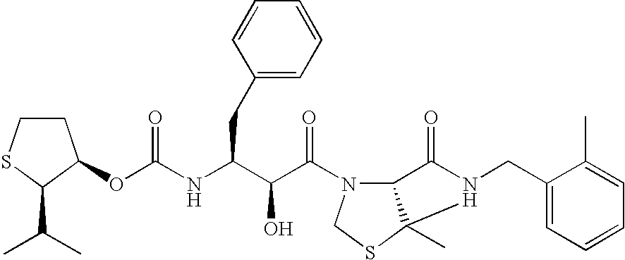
C(NC(C(C(=O)N1C2C(C)(SC1)N(CC1=CC=CC=C1C)C2=O)O)CC1=CC=CC=C1)(=O)OC1CCSC1C(C)C
